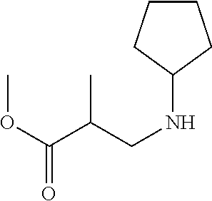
C1CCC(NCC(C(OC)=O)C)C1
